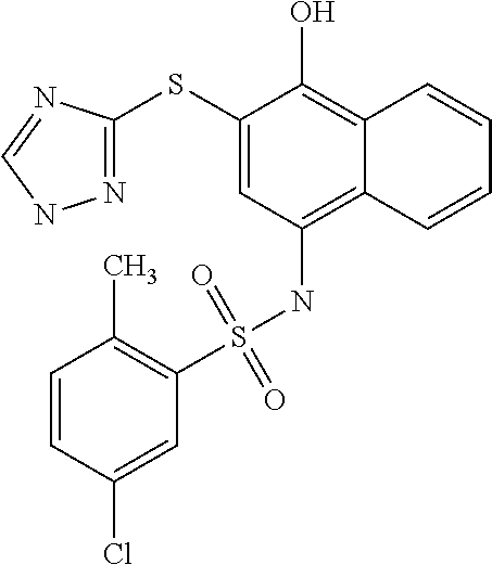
C1(SC2=NNC=N2)=CC(NS(C2=C(C)C=CC(Cl)=C2)(=O)=O)=C2C(=C1O)C=CC=C2
